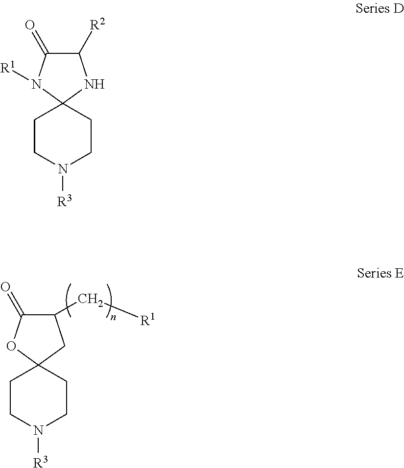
C1(C[R1])C(=O)OC2(C1)CCN([R3])CC2.C1([R2])C(=O)N([R1])C2(N1)CCN([R3])CC2
